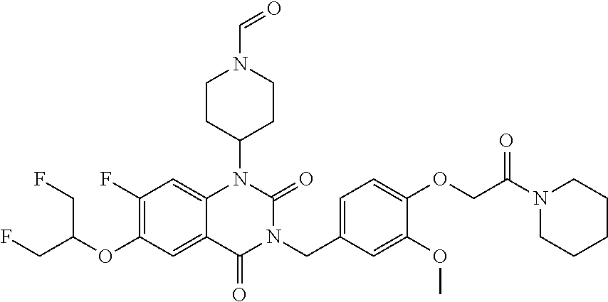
C1(F)=C(OC(CF)CF)C=C2C(=C1)N(C1CCN(C=O)CC1)C(=O)N(CC1=CC=C(OCC(N3CCCCC3)=O)C(OC)=C1)C2=O
